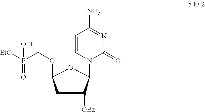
C1C([OBz])C(N2C(=O)N=C(N)C=C2)OC1OCP([EtO])(=O)[OEt]
